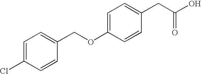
C1=C(Cl)C=CC(COC2=CC=C(CC(O)=O)C=C2)=C1
